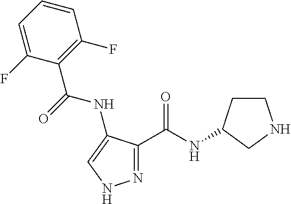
N1=C(C(NC2CCNC2)=O)C(NC(=O)C2=C(F)C=CC=C2F)=CN1
